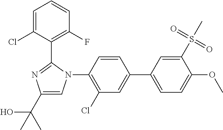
C1=C(C2=CC(Cl)=C(N3C=C(C(C)(O)C)N=C3C3=C(F)C=CC=C3Cl)C=C2)C=C(S(=O)(=O)C)C(OC)=C1
